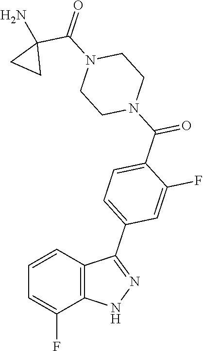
C12=C(C=CC=C1F)C(C1=CC=C(C(N3CCN(C(=O)C4(N)CC4)CC3)=O)C(F)=C1)=NN2
